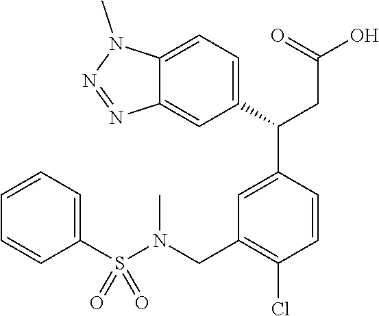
C1=C(C(CC(=O)O)C2=CC=C3C(=C2)N=NN3C)C=CC(Cl)=C1CN(C)S(C1=CC=CC=C1)(=O)=O
